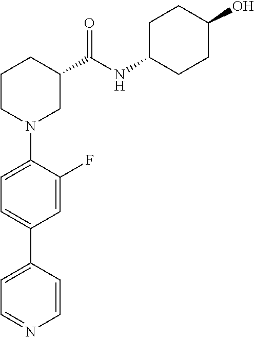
C1=C(F)C(N2CC(C(NC3CCC(O)CC3)=O)CCC2)=CC=C1C1=CC=NC=C1
